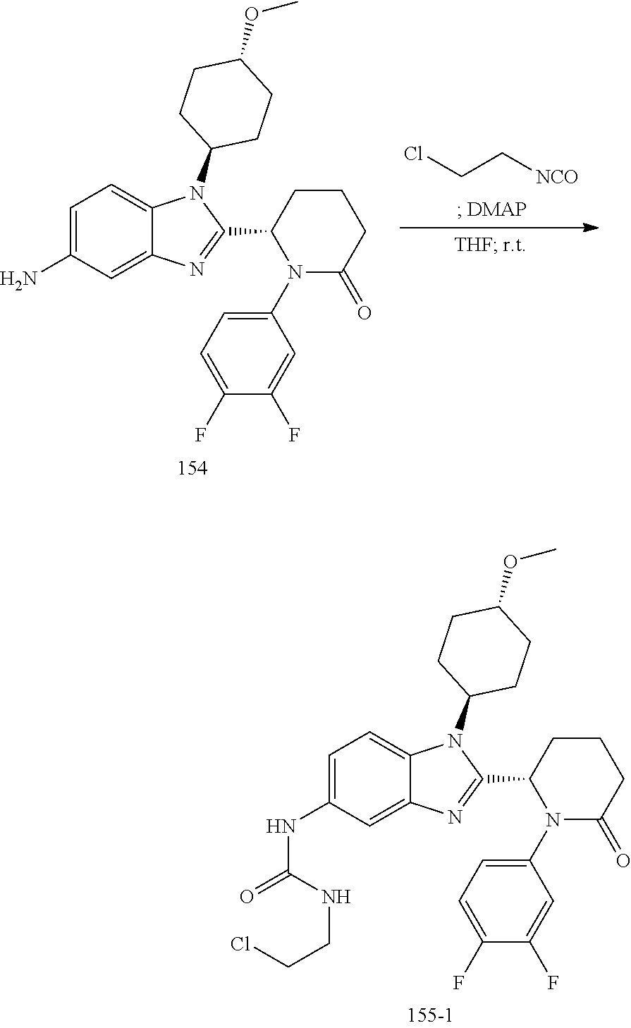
C1=C(NC(=O)NCCCl)C=C2C(=C1)N(C1CCC(OC)CC1)C(C1N(C3=CC=C(F)C(F)=C3)C(=O)CCC1)=N2.C1=C(N)C=C2C(=C1)N(C1CCC(OC)CC1)C(C1N(C3=CC=C(F)C(F)=C3)C(=O)CCC1)=N2.ClCC[NCO]
